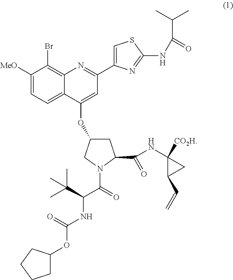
C1([MeO])=CC=C2C(=C1Br)N=C(C1=CSC(NC(C(C)C)=O)=N1)C=C2OC1CC(C(NC2([CO2H])C(C=C)C2)=O)N(C(=O)C(C(C)(C)C)NC(OC2CCCC2)=O)C1
